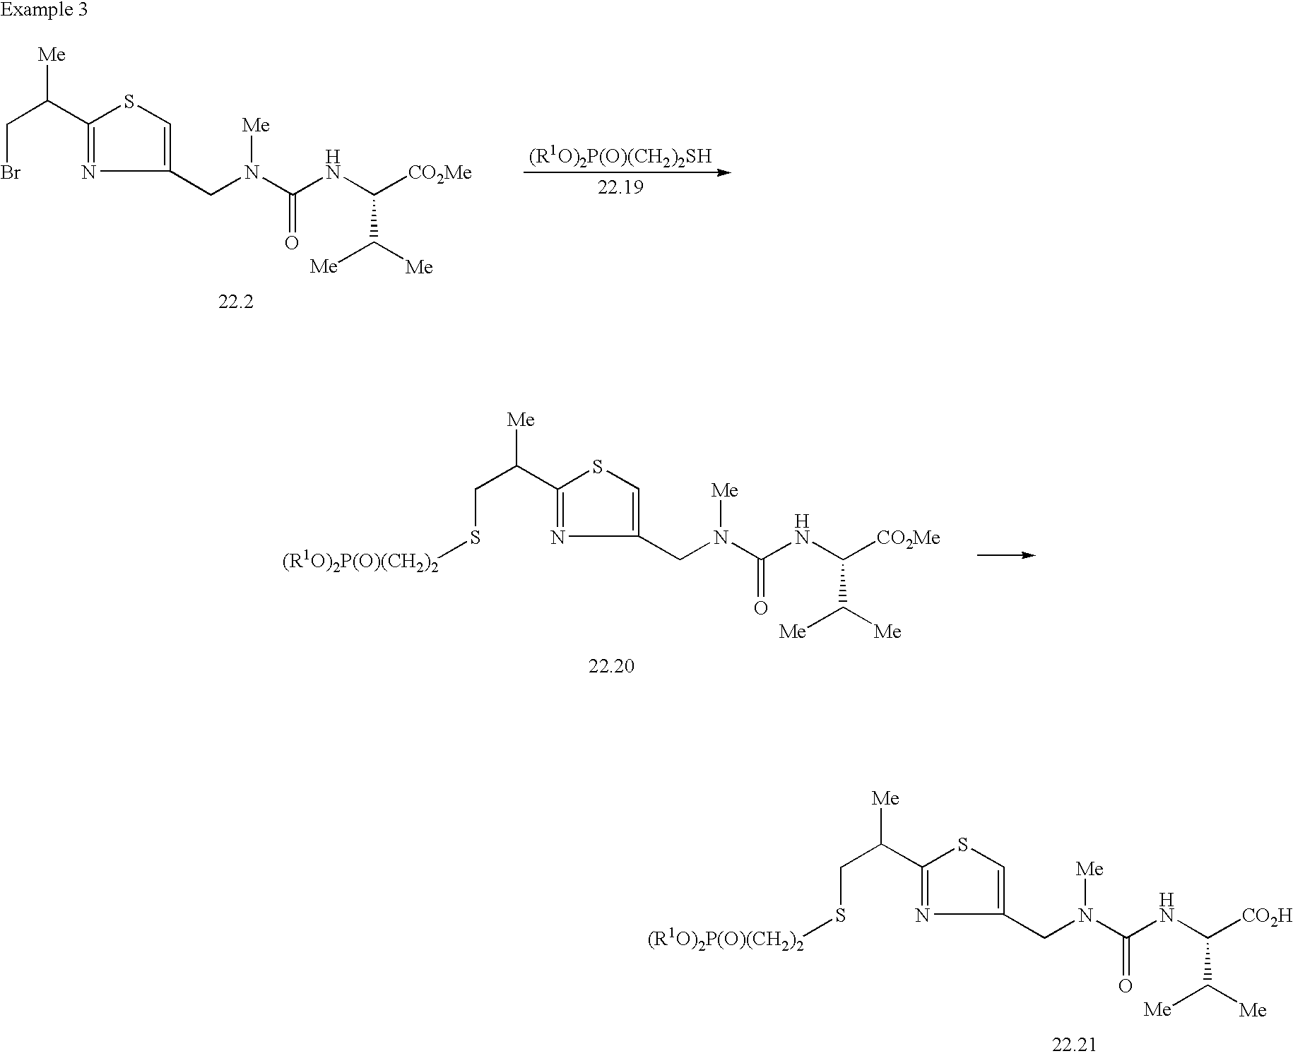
C(C(C1=NC(CN(C(NC([CO2H])C([Me])[Me])=O)[Me])=CS1)[Me])S[(R1O)2P(O)(CH2)2].C(C(C1=NC(CN(C(NC([CO2Me])C([Me])[Me])=O)[Me])=CS1)[Me])Br.C(C(C1=NC(CN(C(NC([CO2Me])C([Me])[Me])=O)[Me])=CS1)[Me])S[(R1O)2P(O)(CH2)2]
